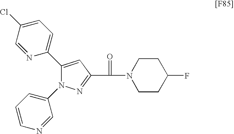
N1=C(C(=O)N2CCC(F)CC2)C=C(C2=CC=C(Cl)C=N2)N1C1=CC=CN=C1
